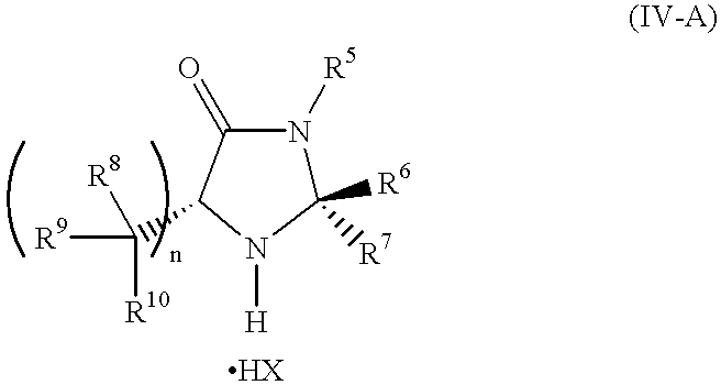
C1([R6])([R7])N([R5])C(=O)C(C([R9])([R8])[R10])N1[H]
